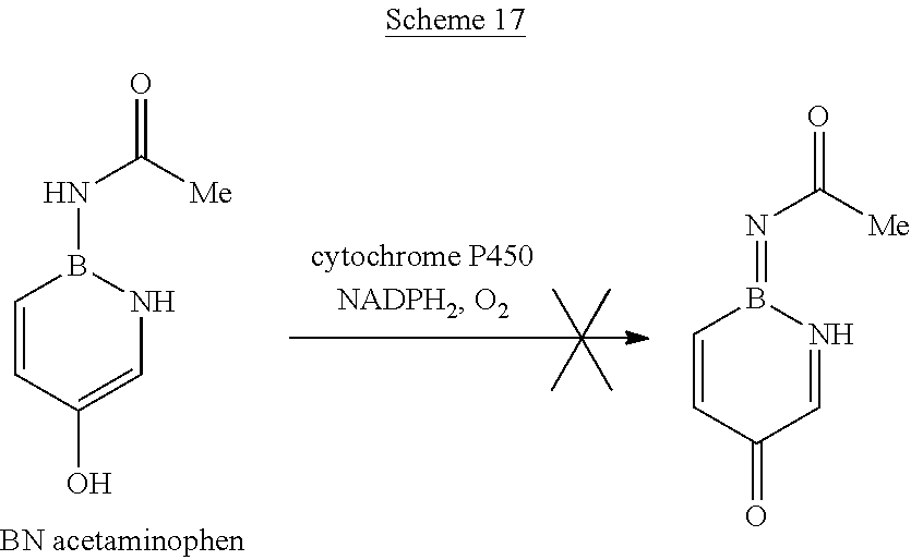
C1=CC(O)=CNB1NC(=O)[Me].C1=CC(=O)C=NB1=NC(=O)[Me]
